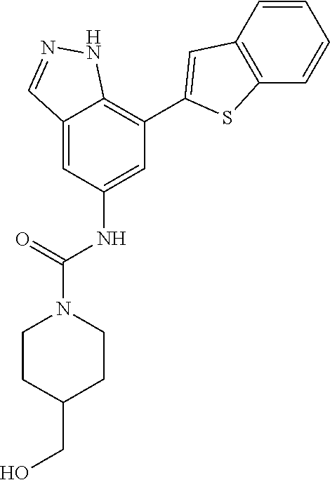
C12=CC(NC(=O)N3CCC(CO)CC3)=CC(C3=CC4=C(S3)C=CC=C4)=C1NN=C2
